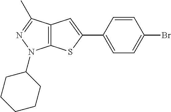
C12=C(C(C)=NN1C1CCCCC1)C=C(C1=CC=C(Br)C=C1)S2
